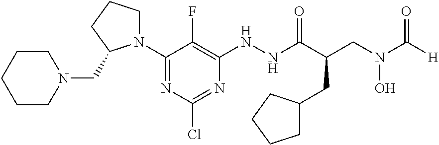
N1(C2=NC(Cl)=NC(NNC(=O)C(CN(O)C(=O)[H])CC3CCCC3)=C2F)CCCC1CN1CCCCC1
